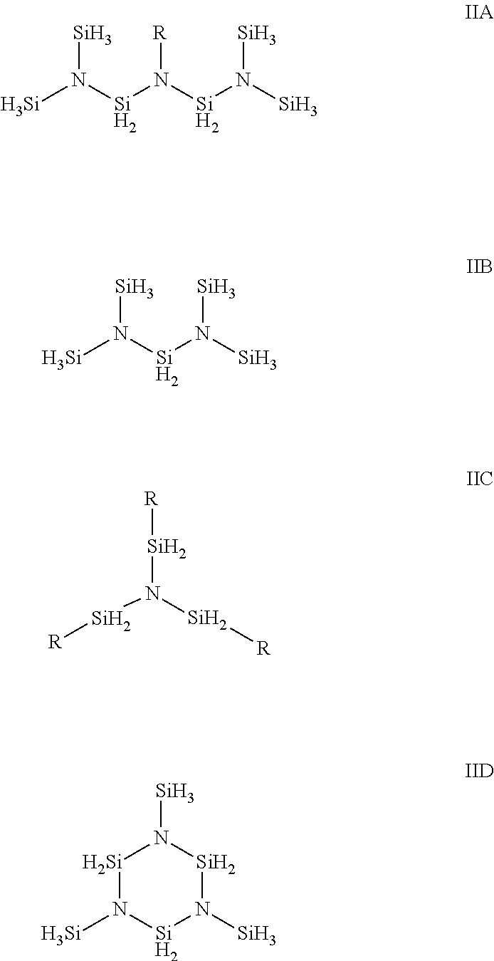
[Si]N([Si]N([Si]N([Si])[Si])[R])[Si].[Si]N([Si]N([Si])[Si])[Si].N([Si][R])([Si][R])[Si][R].[Si]1N([Si])[Si]N([Si])[Si]N1[Si]
